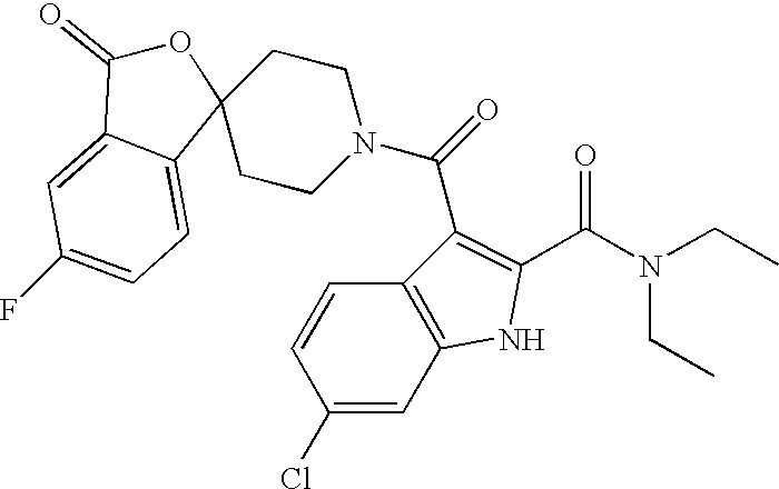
N(CC)(C(C1=C(C(N2CCC3(CC2)OC(=O)C2=CC(F)=CC=C32)=O)C2=C(N1)C=C(Cl)C=C2)=O)CC
